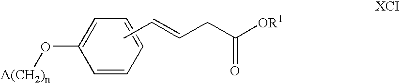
CC=CCC([OR1])=O.[A(CH2)n]OC1=CC=CC=C1
